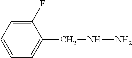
C1(F)=CC=CC=C1CNN
